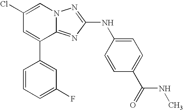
C1(Cl)=CN2C(=NC(NC3=CC=C(C(=O)NC)C=C3)=N2)C(C2=CC(F)=CC=C2)=C1
